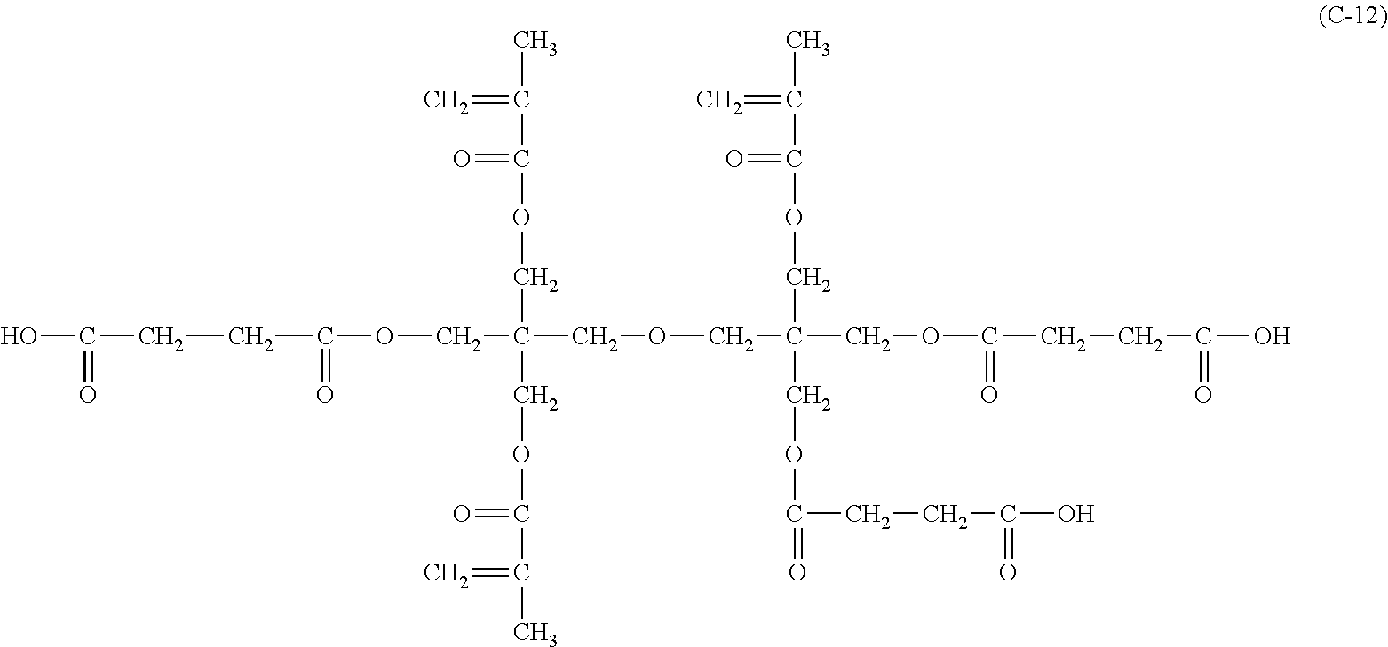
C(OCC(COCC(COC(CCC(O)=O)=O)(COC(C(C)=C)=O)COC(=O)CCC(O)=O)(COC(C(C)=C)=O)COC(C(C)=C)=O)(=O)CCC(O)=O
